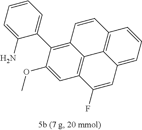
C1=CC=C(N)C(C2=C3C4=C(C=C2OC)C(F)=CC2=CC=CC(=C42)C=C3)=C1
